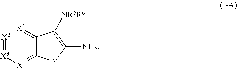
[X2]=[X3][X4]=C1C(=[X1])C([NR5R6])=C([NH2])[Y]1
